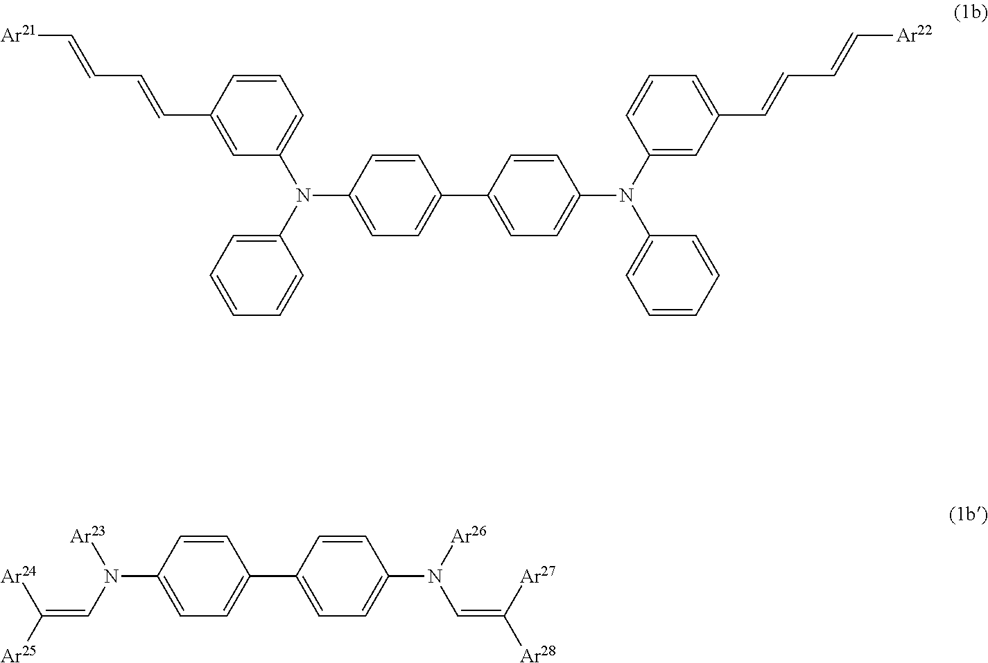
C1=CC(C=CC=C[Ar21])=CC(N(C2=CC=CC=C2)C2=CC=C(C3=CC=C(N(C4=CC(C=CC=C[Ar22])=CC=C4)C4=CC=CC=C4)C=C3)C=C2)=C1.[Ar23]N(C=C([Ar24])[Ar25])C1=CC=C(C2=CC=C(N([Ar26])C=C([Ar27])[Ar28])C=C2)C=C1
